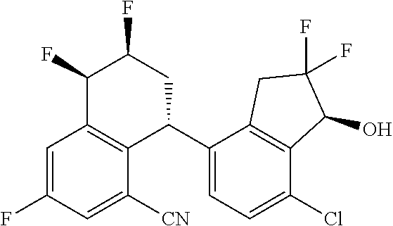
C1=C(F)C=C([CN])C2=C1C(F)C(F)CC2C1=CC=C(Cl)C2=C1CC(F)(F)C2O
